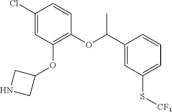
C(OC1=C(OC2CNC2)C=C(Cl)C=C1)(C1=CC(S[CF3])=CC=C1)C
